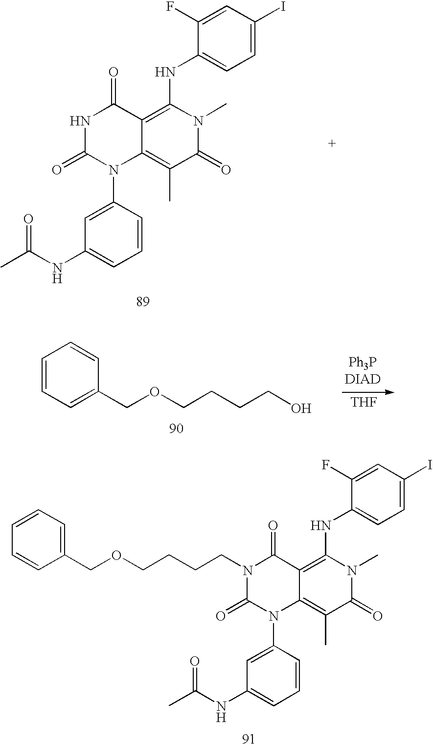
C1=CC(N2C(=O)N(CCCCOCC3=CC=CC=C3)C(=O)C3=C(NC4=CC=C(I)C=C4F)N(C)C(=O)C(C)=C23)=CC(NC(C)=O)=C1.C1=CC(N2C(=O)NC(=O)C3=C(NC4=CC=C(I)C=C4F)N(C)C(=O)C(C)=C23)=CC(NC(C)=O)=C1.C1=CC=C(COCCCCO)C=C1.[THF]
